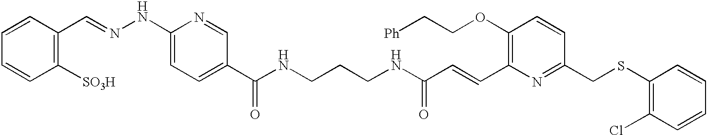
C1=CC([SO3H])=C(C=NNC2=CC=C(C(NCCCNC(=O)C=CC3=C(OCC[Ph])C=CC(CSC4=C(Cl)C=CC=C4)=N3)=O)C=N2)C=C1
